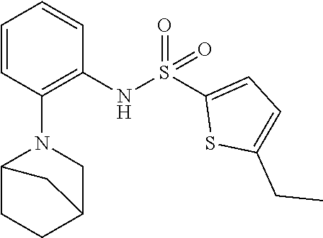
S(=O)(NC1=C(N2C3CCC(C2)C3)C=CC=C1)(C1=CC=C(CC)S1)=O
